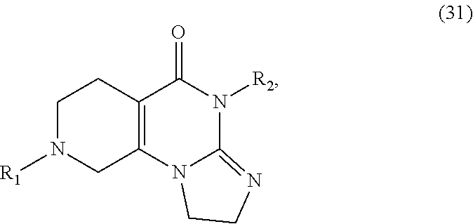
C1N([R1])CC2=C(C1)C(=O)N([R2])C1=NCCN21
